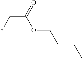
C(C(OCCCC)=O)*
